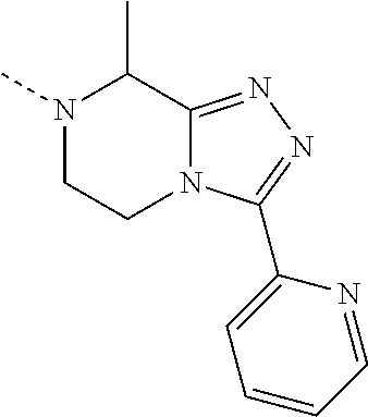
N1(C)CCN2C(=NN=C2C2=CC=CC=N2)C1C
